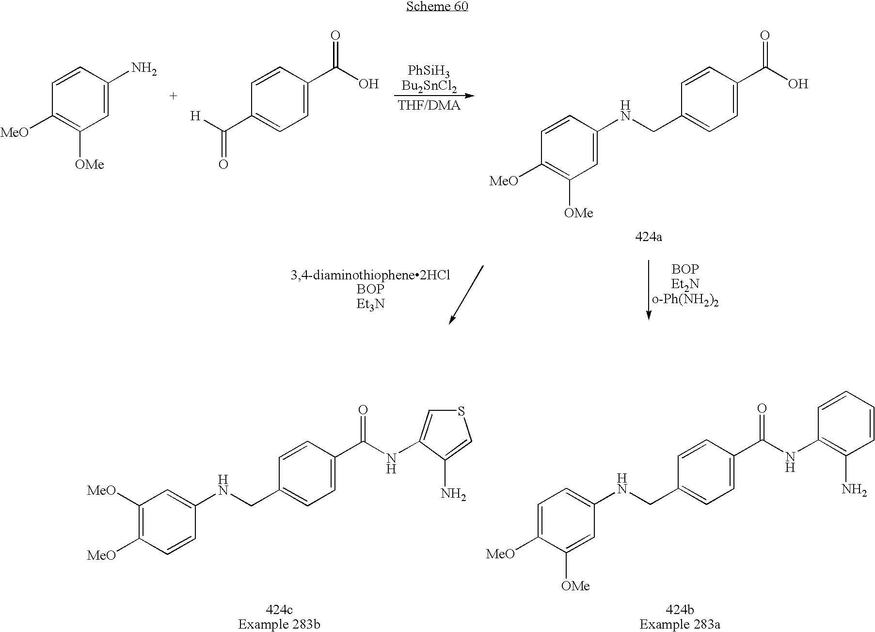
C1=C(N)C=CC([MeO])=C1[OMe].C1=C(C(O)=O)C=CC(C([H])=O)=C1.C1=C(C(O)=O)C=CC(CNC2=CC([OMe])=C([MeO])C=C2)=C1.C1=C(C(NC2=C(N)C=CC=C2)=O)C=CC(CNC2=CC=C([MeO])C([OMe])=C2)=C1.C1=C(C(NC2=CSC=C2N)=O)C=CC(CNC2=CC([MeO])=C([MeO])C=C2)=C1
